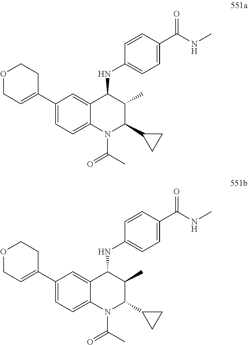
C1(C2=CC=C3C(=C2)C(NC2=CC=C(C(NC)=O)C=C2)C(C)C(C2CC2)N3C(C)=O)=CCOCC1.C1(C2=CC=C3C(=C2)C(NC2=CC=C(C(NC)=O)C=C2)C(C)C(C2CC2)N3C(C)=O)=CCOCC1
